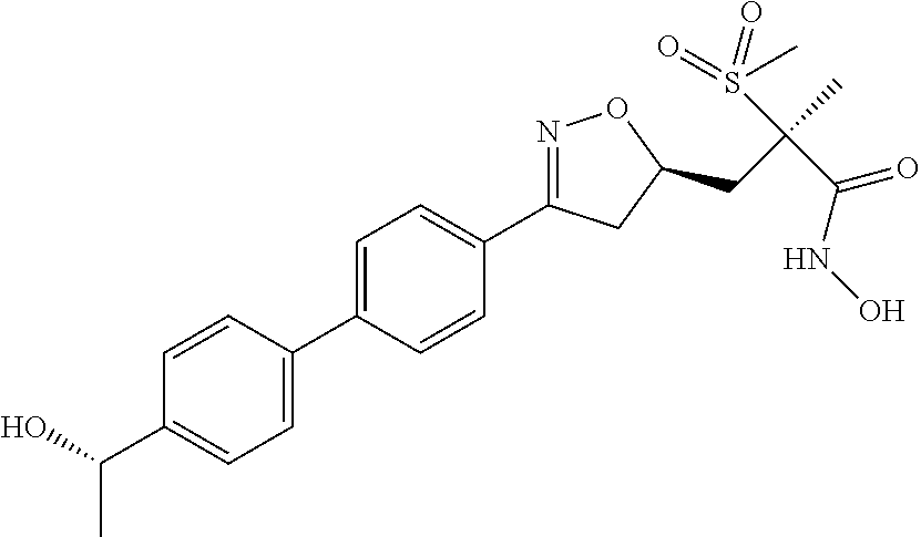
C1=C(C2=CC=C(C(O)C)C=C2)C=CC(C2=NOC(CC(C)(S(=O)(=O)C)C(=O)NO)C2)=C1
